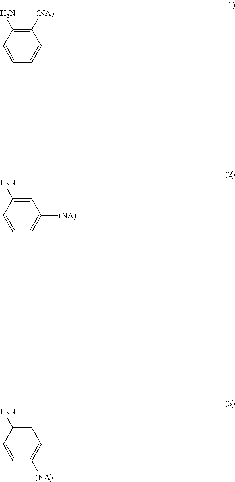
C1=CC(N)=C([(NA)])C=C1.C1=CC(N)=CC([(NA)])=C1.C1=CC(N)=CC=C1[(NA)]
